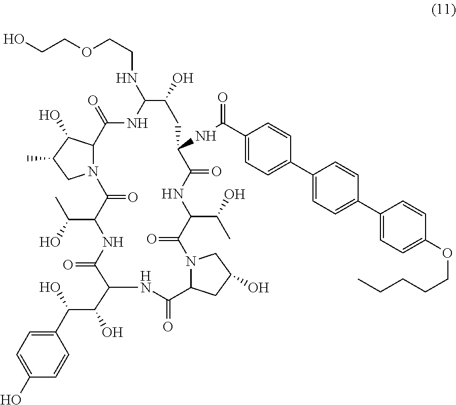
N12C(C(O)C(C)C1)C(=O)NC(NCCOCCO)C(O)CC(NC(C1=CC=C(C3=CC=C(C4=CC=C(OCCCCC)C=C4)C=C3)C=C1)=O)C(=O)NC(C(O)C)C(=O)N1C(CC(O)C1)C(=O)NC(C(C(C1=CC=C(O)C=C1)O)O)C(=O)NC(C(C)O)C2=O
